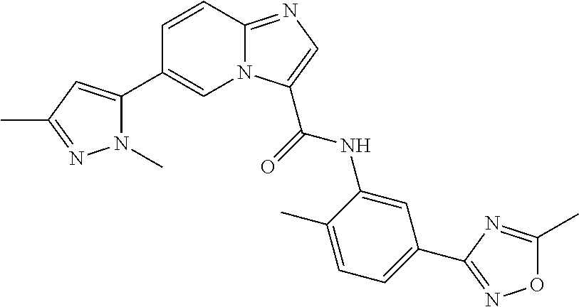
N12C(=NC=C1C(=O)NC1=CC(C3=NOC(C)=N3)=CC=C1C)C=CC(C1=CC(C)=NN1C)=C2
